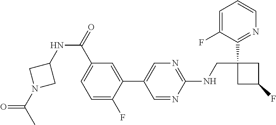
C1=NC(NCC2(C3=NC=CC=C3F)CC(F)C2)=NC=C1C1=CC(C(NC2CN(C(C)=O)C2)=O)=CC=C1F
